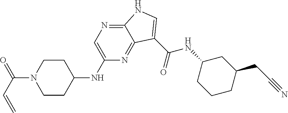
C1(NC2CCN(C(C=C)=O)CC2)=CN=C2C(=N1)C(C(NC1CCCC(CC#N)C1)=O)=CN2
